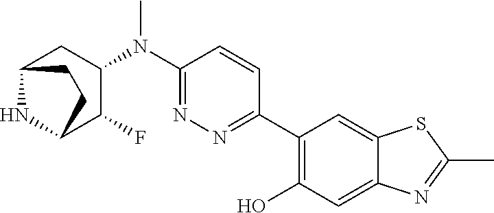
C1(N(C2=NN=C(C3=C(O)C=C4C(=C3)SC(C)=N4)C=C2)C)CC2NC(C1F)CC2
